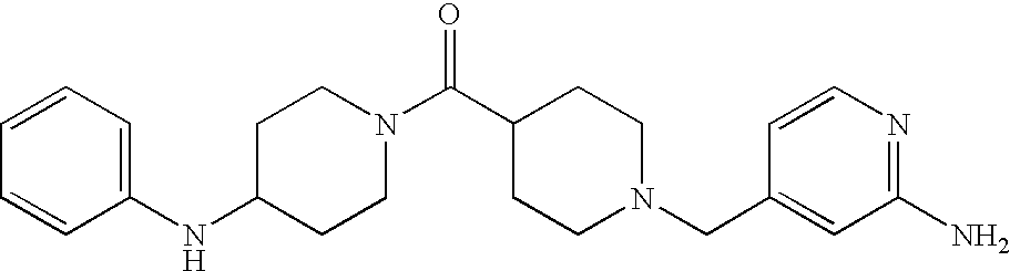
C1(NC2=CC=CC=C2)CCN(C(C2CCN(CC3=CC(N)=NC=C3)CC2)=O)CC1
